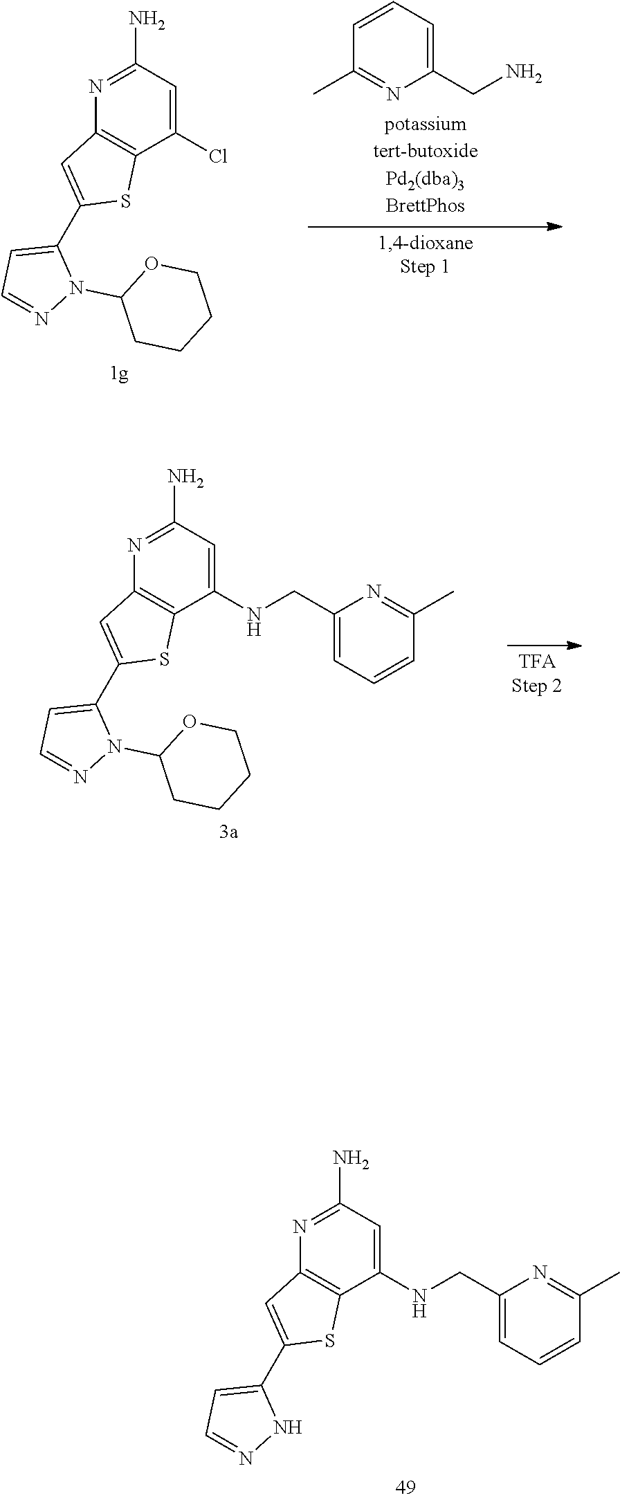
N1=C(N)C=C(NCC2=CC=CC(C)=N2)C2=C1C=C(C1=CC=NN1)S2.N1=C(N)C=C(Cl)C2=C1C=C(C1=CC=NN1C1CCCCO1)S2.C1(CN)=CC=CC(C)=N1.N1=C(N)C=C(NCC2=CC=CC(C)=N2)C2=C1C=C(C1=CC=NN1C1CCCCO1)S2
